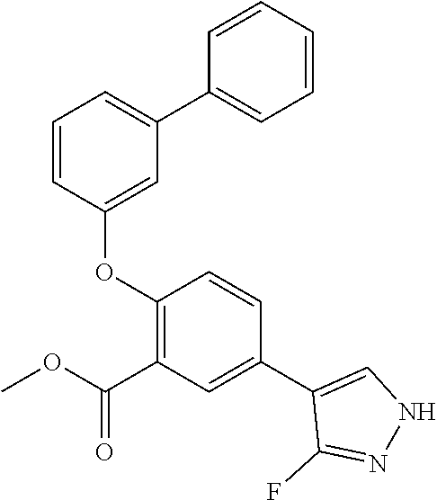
C1=CC(OC2=C(C(OC)=O)C=C(C3=CNN=C3F)C=C2)=CC(C2=CC=CC=C2)=C1
